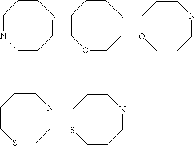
C1OCCCNCC1.C1COCCNCC1.C1NCCCNCC1.C1CSCCNCC1.C1SCCCNCC1
